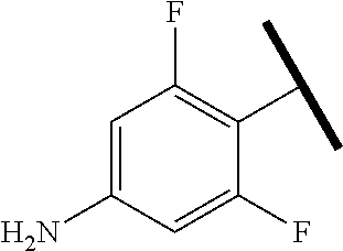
C1=C(N)C=C(F)C(C(C)C)=C1F
